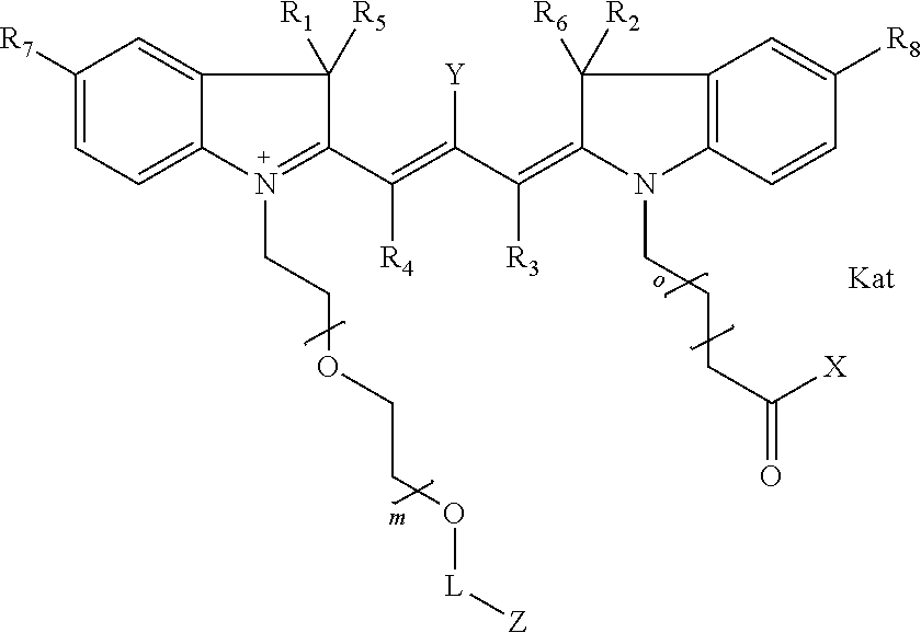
C12=CC([R7])=CC=C1N(CCOCCO[L][Z])=C(C(=C([Y])C(=C1C([R6])([R2])C3=C(N1CCCC(=O)[X])C=CC([R8])=C3)[R3])[R4])C2([R1])[R5]
